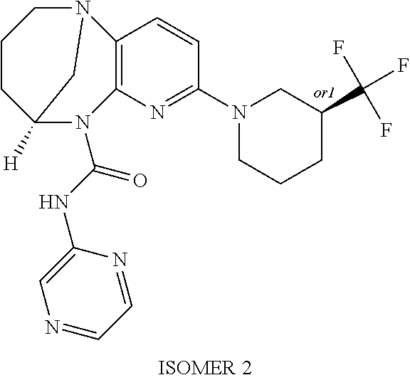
C12=C(C=CC(N3CC(C(F)(F)F)CCC3)=N1)N1CCCC([H])(N2C(=O)NC2=CN=CC=N2)C1
